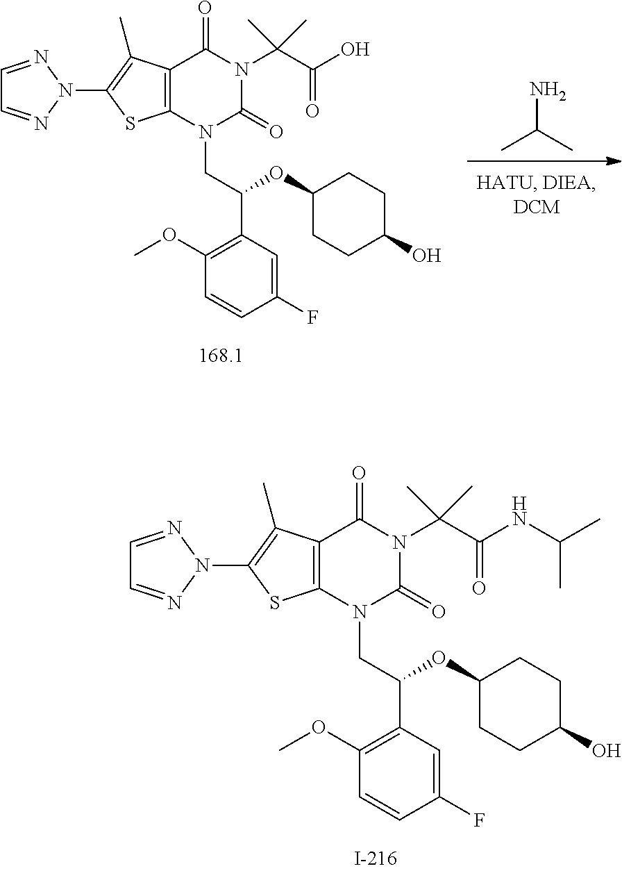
C12=C(N(CC(C3=C(OC)C=CC(F)=C3)OC3CCC(O)CC3)C(=O)N(C(C(NC(C)C)=O)(C)C)C1=O)SC(N1N=CC=N1)=C2C.NC(C)C.C12=C(N(CC(C3=C(OC)C=CC(F)=C3)OC3CCC(O)CC3)C(=O)N(C(C(O)=O)(C)C)C1=O)SC(N1N=CC=N1)=C2C
